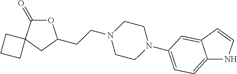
C12=CC=C(N3CCN(CCC4OC(=O)C5(C4)CCC5)CC3)C=C1C=CN2
